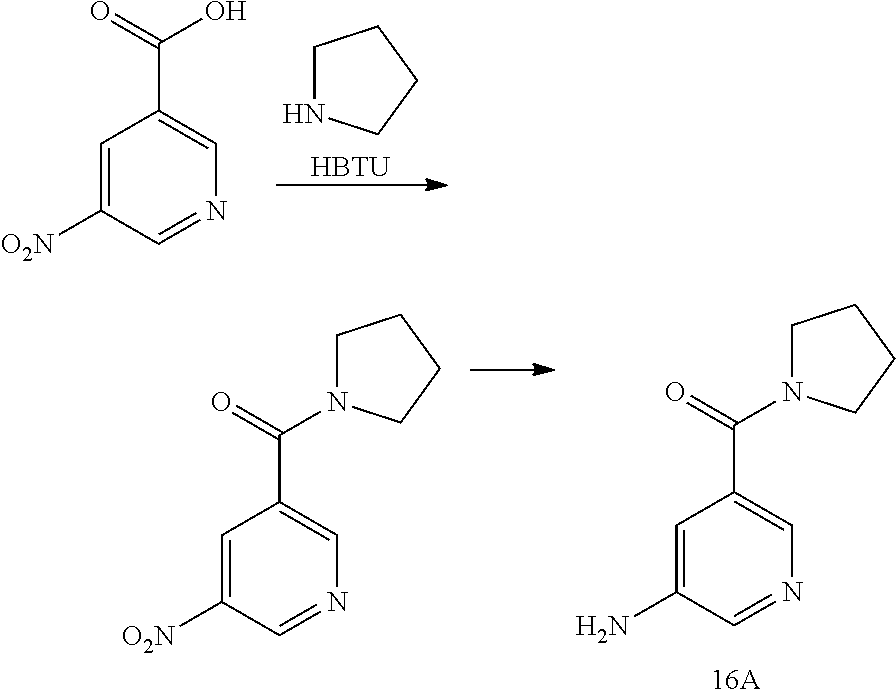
C1NCCC1.[HBTU].C1=C([O2N])C=NC=C1C(O)=O.C1=C([O2N])C=NC=C1C(=O)N1CCCC1.C1=C(N)C=NC=C1C(=O)N1CCCC1
